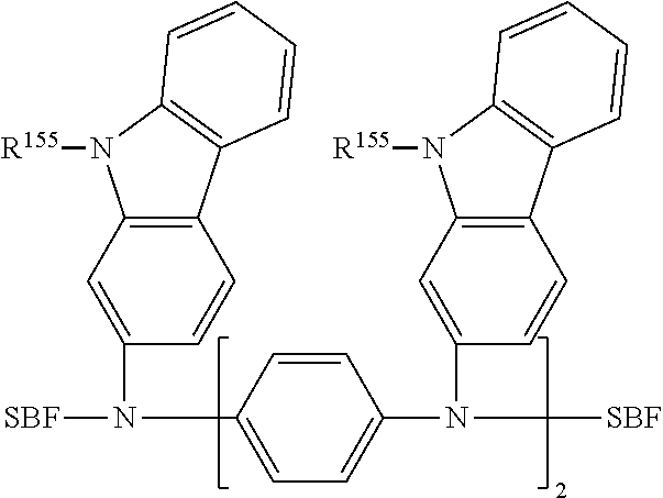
C1=CC(N([SBF])C2=CC3=C(C=C2)C2=C(N3[R155])C=CC=C2)=CC=C1N([SBF])C1=CC2=C(C=C1)C1=C(N2[R155])C=CC=C1
